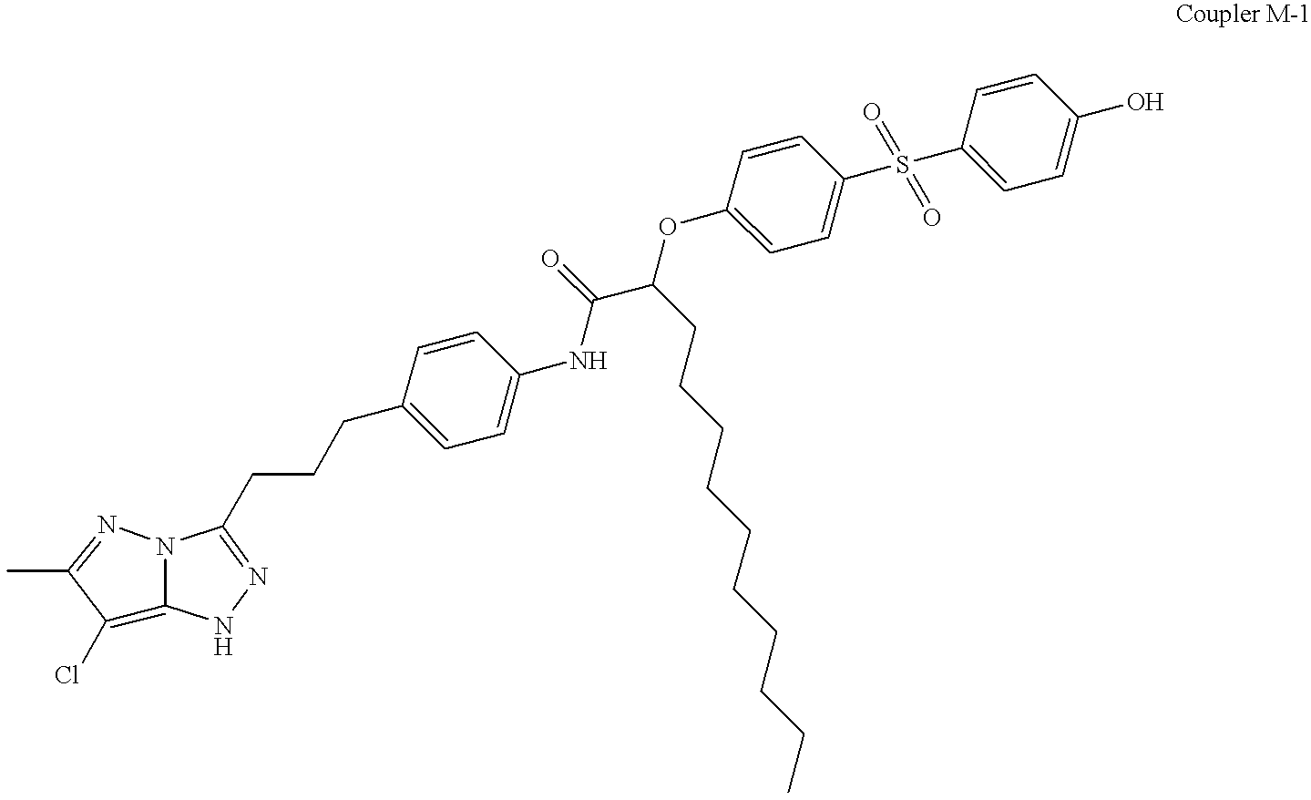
C1(Cl)=C2N(N=C1C)C(CCCC1=CC=C(NC(=O)C(OC3=CC=C(S(=O)(C4=CC=C(O)C=C4)=O)C=C3)CCCCCCCCCC)C=C1)=NN2
